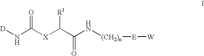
N(C([X]C(C(N[(CH2)n][E][W])=O)[R1])=O)[D]
